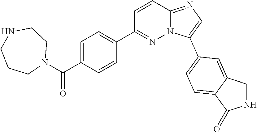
C1=C(C(=O)N2CCNCCC2)C=CC(C2=NN3C(=NC=C3C3=CC=C4C(=C3)CNC4=O)C=C2)=C1
